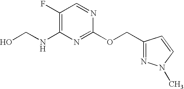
C1(F)=C(NCO)N=C(OCC2=NN(C)C=C2)N=C1
